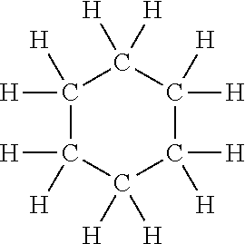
C1([H])([H])C([H])([H])C([H])([H])C([H])([H])C([H])([H])C1([H])[H]
